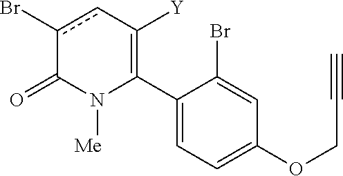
C1(C2=C([Y])cc(Br)C(=O)N2[Me])=CC=C(OCC#C)C=C1Br
